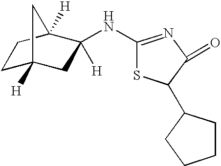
C1C2([H])CC([H])(NC3=NC(=O)C(C4CCCC4)S3)C([H])(C1)C2
